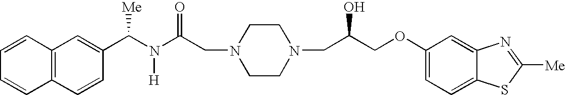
C1(C([Me])N(C(CN2CCN(CC(COC3=CC=C4C(=C3)N=C([Me])S4)O)CC2)=O)[H])=CC2=C(C=C1)C=CC=C2
